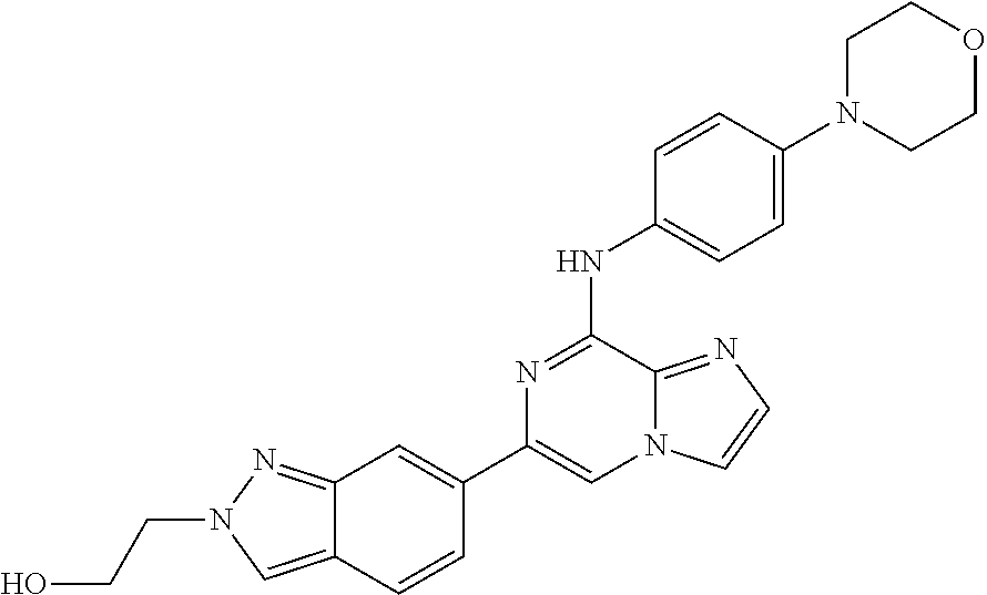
C1(C2=CC3=NN(CCO)C=C3C=C2)=CN2C(=NC=C2)C(NC2=CC=C(N3CCOCC3)C=C2)=N1
